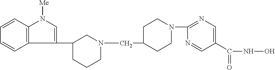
C12=C(C=CC=C1)N([Me])C=C2C1CCCN(CC2CCN(C3=NC=C(C(=O)NO)C=N3)CC2)C1
